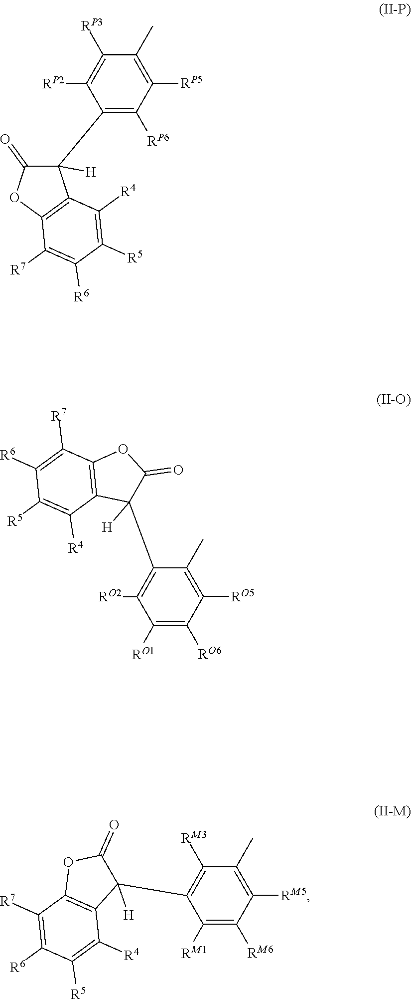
C1(C2([H])C(=O)OC3=C2C([R4])=C([R5])C([R6])=C3[R7])=C([RP6])C([RP5])=C(C)C([RP3])=C1[RP2].C1(C2([H])C(=O)OC3=C2C([R4])=C([R5])C([R6])=C3[R7])=C([RO2])C([RO1])=C([RO6])C([RO5])=C1C.C1(C2([H])C(=O)OC3=C2C([R4])=C([R5])C([R6])=C3[R7])=C([RM3])C(C)=C([RM5])C([RM6])=C1[RM1]
